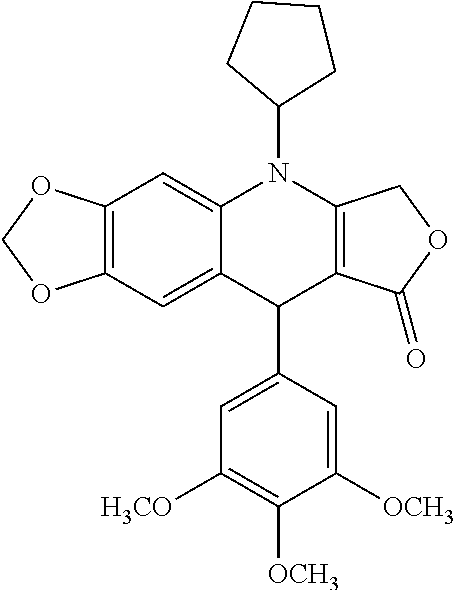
C12=C(C=C3C(=C1)N(C1CCCC1)C1=C(C3C3=CC([H3CO])=C([OCH3])C([OCH3])=C3)C(=O)OC1)OCO2
